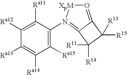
C1([Ra15])=C(N2=C3C(=O[XpM]2)C([R15])([R13])C3([R11])[R14])C([Ra11])=C([Ra12])C([Ra13])=C1[Ra14]
